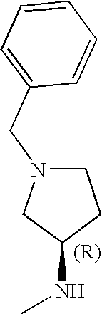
C1N(CC2=CC=CC=C2)CC(NC)C1
